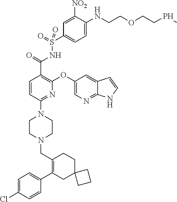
C1=C(Cl)C=CC(C2=C(CN3CCN(C4=NC(OC5=CN=C6C(=C5)C=CN6)=C(C(=O)NS(C5=CC=C(NCCOCCPC)C([NO2])=C5)(=O)=O)C=C4)CC3)CCC3(C2)CCC3)=C1
